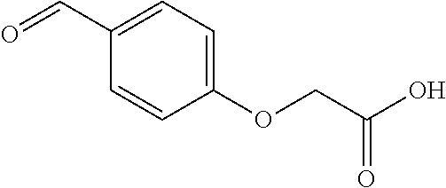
O=CC1=CC=C(OCC(=O)O)C=C1
